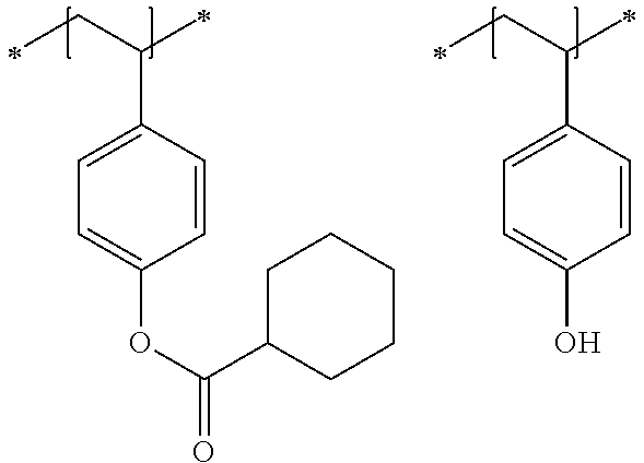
C1=CC(C(CC)C)=CC=C1OC(=O)C1CCCCC1.C1=CC(C(CC)C)=CC=C1O
